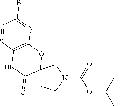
C12(CCN(C(=O)OC(C)(C)C)C1)OC1=C(NC2=O)C=CC(Br)=N1
